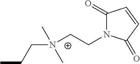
CCCN(CCN1C(=O)C=CC1=O)(C)C
